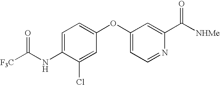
C1(OC2=CC=C(NC([F3C])=O)C(Cl)=C2)=CC=NC(C([NHMe])=O)=C1
